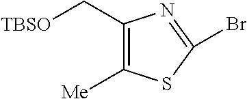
C1(C[TBSO])=C([Me])SC(Br)=N1
